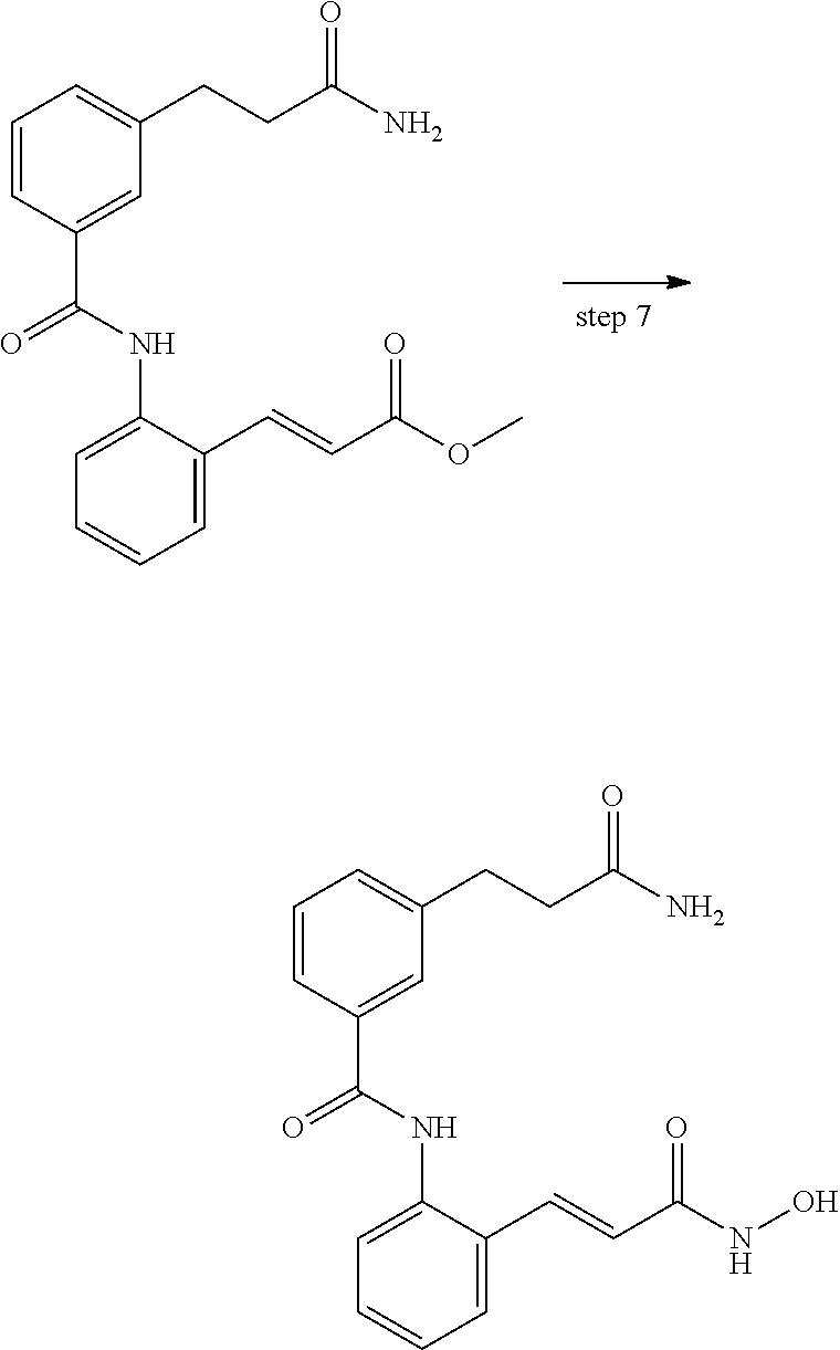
C1=CC(C(NC2=CC=CC=C2C=CC(=O)OC)=O)=CC(CCC(N)=O)=C1.C1=CC(C(NC2=CC=CC=C2C=CC(=O)NO)=O)=CC(CCC(N)=O)=C1
